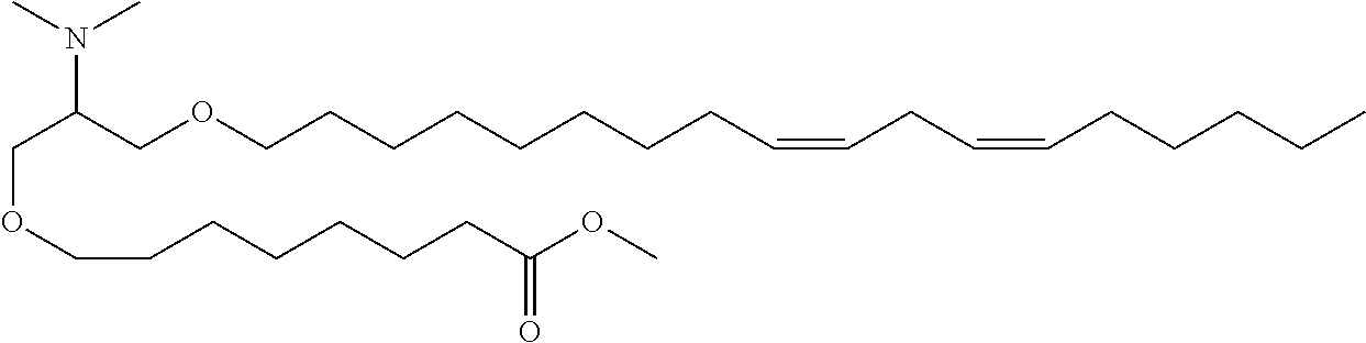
C(C(COCCCCCCCCC=CCC=CCCCCC)N(C)C)OCCCCCCCC(OC)=O
